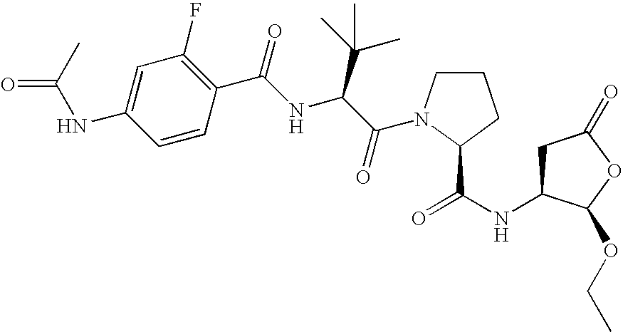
C1C(NC(=O)C2N(C(C(NC(C3=C(F)C=C(NC(=O)C)C=C3)=O)C(C)(C)C)=O)CCC2)C(OCC)OC1=O
